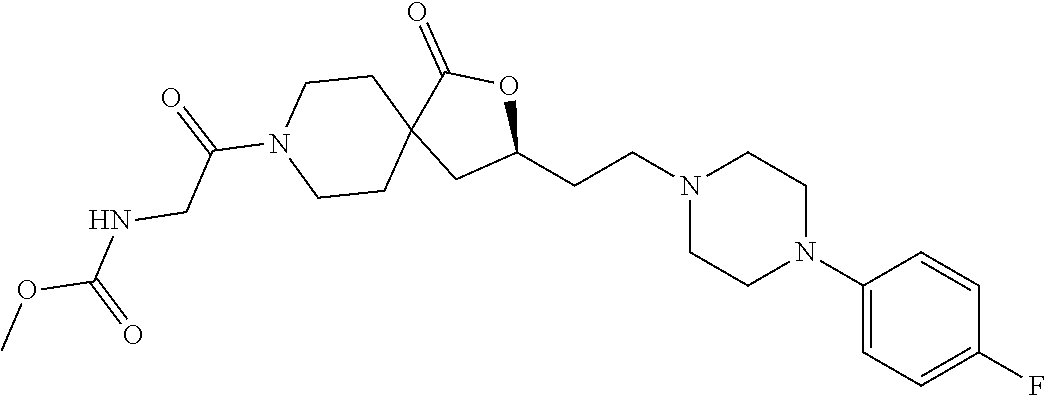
C1(N2CCN(CCC3OC(=O)C4(C3)CCN(C(=O)CNC(OC)=O)CC4)CC2)=CC=C(F)C=C1
